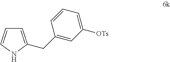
C1=CNC(CC2=CC([OTs])=CC=C2)=C1
